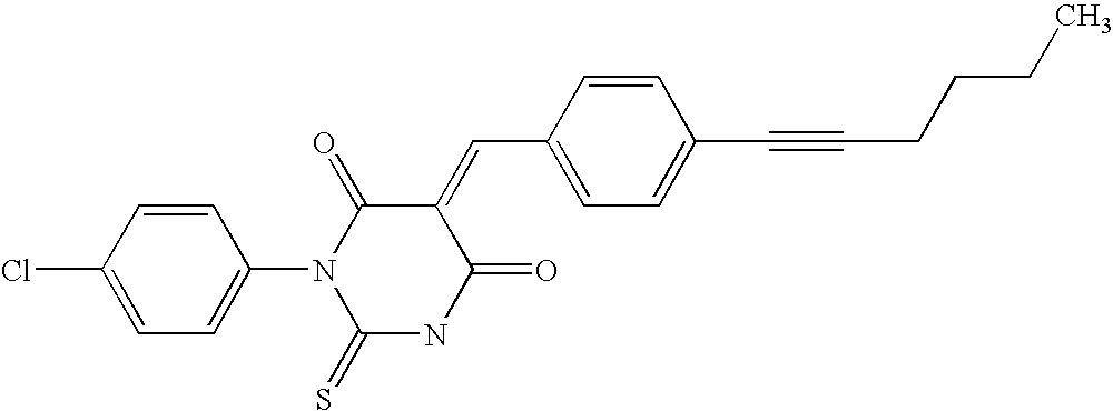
C1=CC(Cl)=CC=C1N1C(=S)NC(=O)C(=CC2=CC=C(C#CCCCC)C=C2)C1=O
